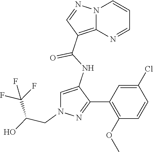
N12C(=C(C(NC3=CN(CC(O)C(F)(F)F)N=C3C3=C(OC)C=CC(Cl)=C3)=O)C=N1)N=CC=C2
